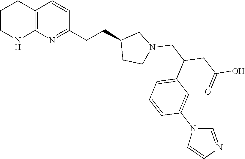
C12=C(N=C(CCC3CCN(CC(CC(O)=O)C4=CC=CC(N5C=CN=C5)=C4)C3)C=C1)NCCC2
